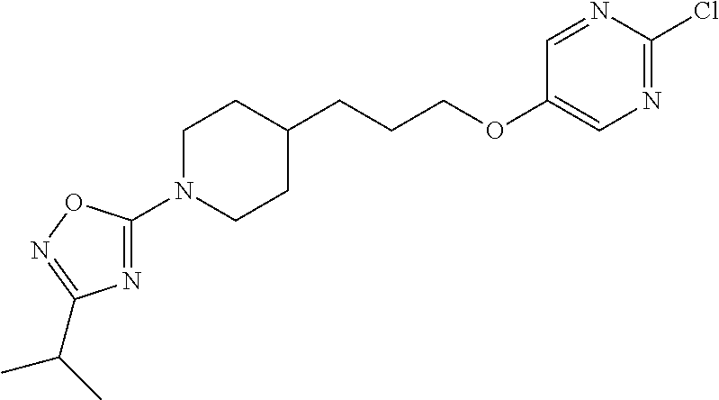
C1(OCCCC2CCN(C3=NC(C(C)C)=NO3)CC2)=CN=C(Cl)N=C1
